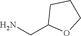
NCC1OCCC1
